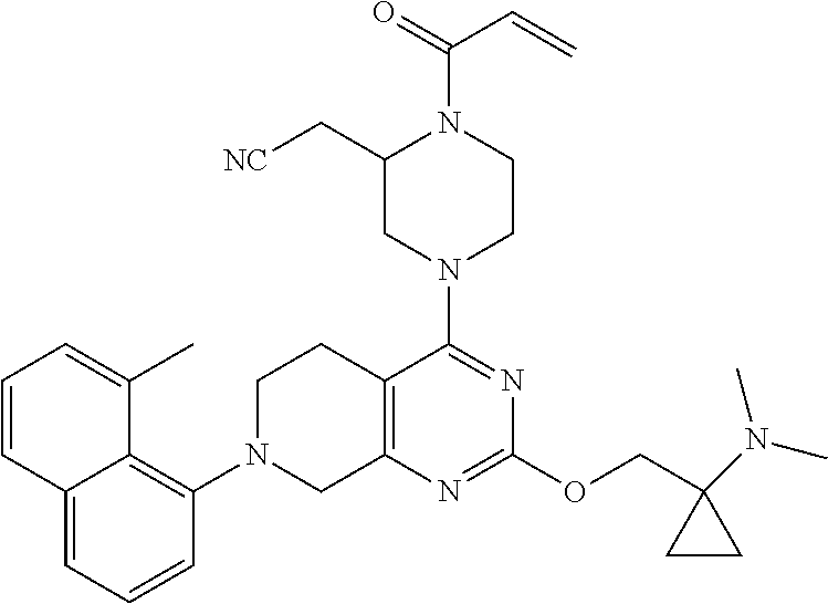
C12=CC=CC(N3CC4=C(CC3)C(N3CCN(C(=O)C=C)C(C[NC])C3)=NC(OCC3(N(C)C)CC3)=N4)=C1C(C)=CC=C2
